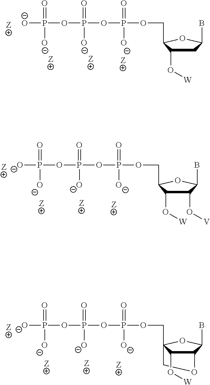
C1C(O[W])C(COP(=O)([O-])OP(=O)([O-])OP(=O)([O-])[O-])OC1B.C1(O[V])C(O[W])C(COP(=O)([O-])OP(=O)([O-])OP(=O)([O-])[O-])OC1B.C1C2(COP(=O)([O-])OP(=O)([O-])OP(=O)([O-])[O-])C(O[W])C(C(B)O2)O1
